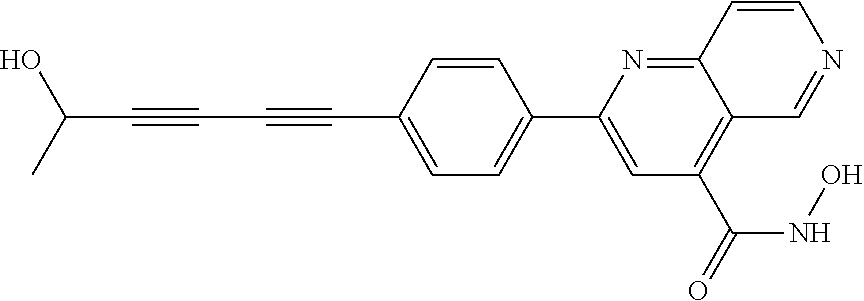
C1=CC(C#CC#CC(C)O)=CC=C1C1=CC(C(=O)NO)=C2C(=N1)C=CN=C2
